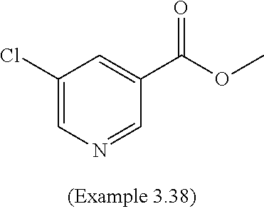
C1(Cl)=CN=CC(C(=O)OC)=C1
